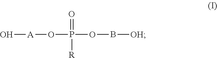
O[A]OP(=O)([R])OB[OH]
